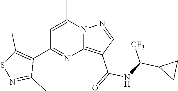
C1(C2=NC3=C(C(=O)NC(C4CC4)[CF3])C=NN3C(C)=C2)=C(C)SN=C1C
